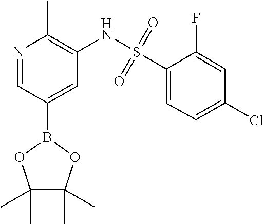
N1=CC(B2OC(C)(C)C(C)(C)O2)=CC(NS(C2=CC=C(Cl)C=C2F)(=O)=O)=C1C
